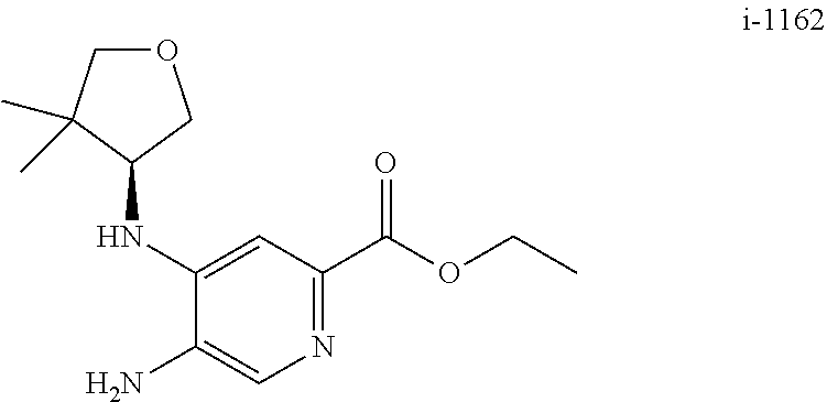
C1(C(OCC)=O)=NC=C(N)C(NC2COCC2(C)C)=C1
